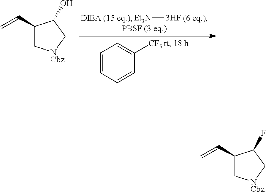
C1=CC=CC([CF3])=C1.[Et3N][3HF].C1(C=C)C[NCbz]CC1O.C1(C=C)C[NCbz]CC1F
